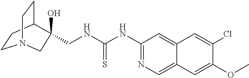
C1(Cl)=CC2=CC(NC(NCC3(O)C4CCN(CC4)C3)=S)=NC=C2C=C1OC
